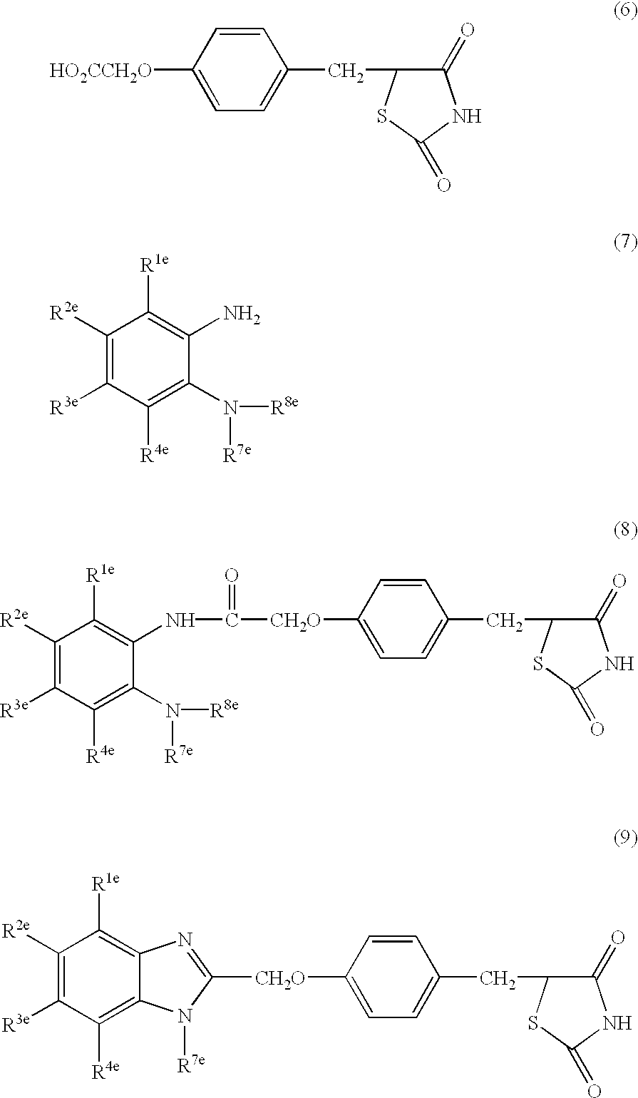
[HO2CCH2O]C1=CC=C(CC2C(=O)NC(=O)S2)C=C1.C1([R2e])=C([R3e])C([R4e])=C(N([R8e])[R7e])C(N)=C1[R1e].C1([R2e])=C([R3e])C([R4e])=C(N([R8e])[R7e])C(NC([CH2O]C2=CC=C(CC3C(=O)NC(=O)S3)C=C2)=O)=C1[R1e].C1([R2e])=C([R3e])C([R4e])=C2C(=C1[R1e])N=C([CH2O]C1=CC=C(CC3C(=O)NC(=O)S3)C=C1)N2[R7e]
